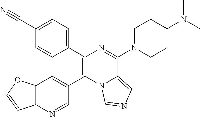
C1(C2=CC=C(C#N)C=C2)=C(C2=CC3=C(N=C2)C=CO3)N2C(=CN=C2)C(N2CCC(N(C)C)CC2)=N1
